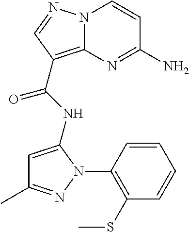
NC1=NC2=C(C(=O)NC3=CC(C)=NN3C3=C(SC)C=CC=C3)C=NN2C=C1
